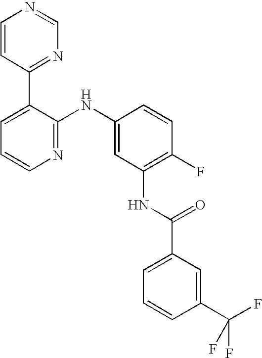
C1=CC(C2=CC=CN=C2NC2=CC(NC(C3=CC=CC(C(F)(F)F)=C3)=O)=C(F)C=C2)=NC=N1
